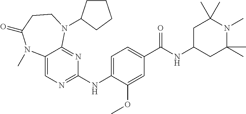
C1(NC2=NC=C3C(=N2)N(C2CCCC2)CCC(=O)N3C)=CC=C(C(NC2CC(C)(C)N(C)C(C)(C)C2)=O)C=C1OC
